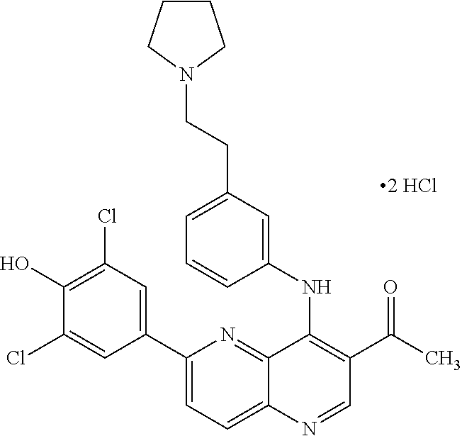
C1(C2=CC(Cl)=C(O)C(Cl)=C2)=CC=C2C(=N1)C(NC1=CC(CCN3CCCC3)=CC=C1)=C(C(=O)C)C=N2
